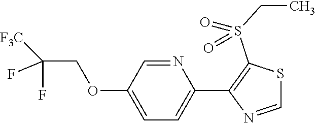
N1=CC(OCC(F)([F3C])F)=CC=C1C1=C(S(=O)(CC)=O)SC=N1
